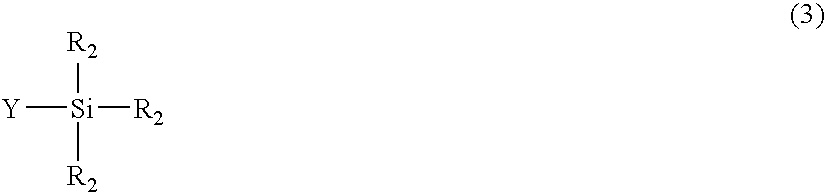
[Y][Si]([R2])([R2])[R2]
